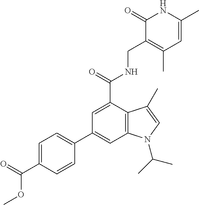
C1(C2=CC3=C(C(C(NCC4=C(C)C=C(C)NC4=O)=O)=C2)C(C)=CN3C(C)C)=CC=C(C(=O)OC)C=C1
